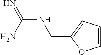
N(C(N)=N)CC1=CC=CO1
